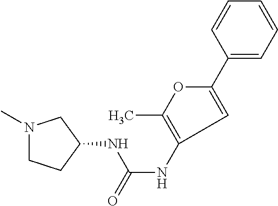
N1(C)CCC(NC(=O)NC2=C(C)OC(C3=CC=CC=C3)=C2)C1
